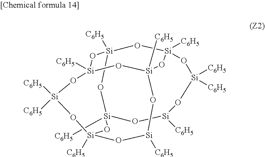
[C6H5][Si]12O[Si]3([C6H5])O[Si]([C6H5])(O[Si]4([C6H5])O[Si]([C6H5])O[Si]([C6H5])(O1)O[Si]([C6H5])([C6H5])O[Si]([C6H5])(O4)O3)O[Si]([C6H5])([C6H5])O[Si]([C6H5])O2
